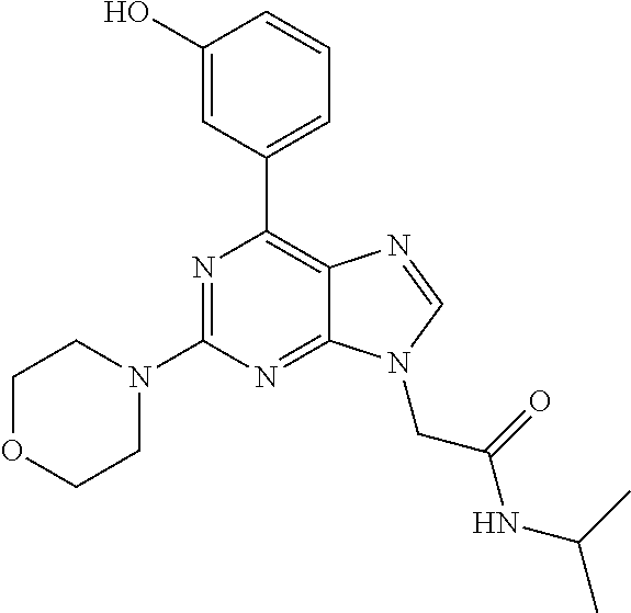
N1=C(N2CCOCC2)N=C2C(=C1C1=CC=CC(O)=C1)N=CN2CC(NC(C)C)=O
